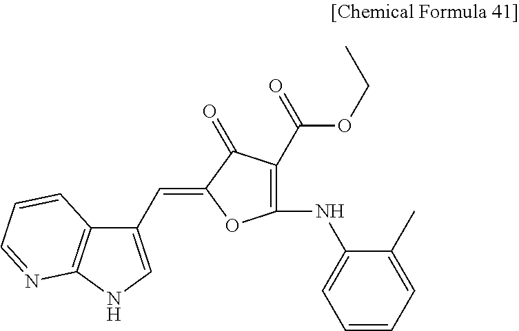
C1(C=C2OC(NC3=CC=CC=C3C)=C(C(OCC)=O)C2=O)=CNC2=C1C=CC=N2
